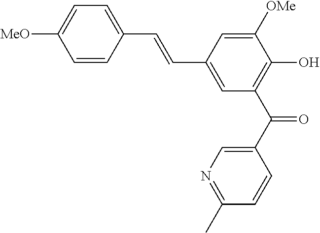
[MeO]C1=CC=C(C=CC2=CC(C(=O)C3=CN=C(C)C=C3)=C(O)C([OMe])=C2)C=C1
